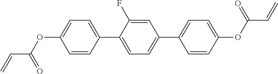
O(C1=CC=C(C2=CC=C(C3=CC=C(OC(C=C)=O)C=C3)C=C2F)C=C1)C(C=C)=O
